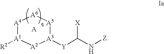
[A4]1[A1]([R2])[A2][A3]([Y]C([X])N[Z])[A5][A6]1
